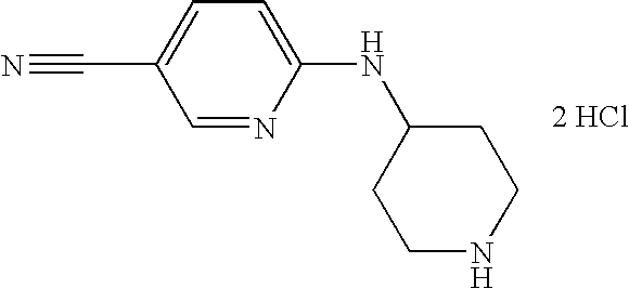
C1=NC(NC2CCNCC2)=CC=C1C#N.[2 HCl]
